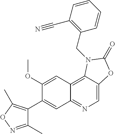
C1(C2=CC3=NC=C4C(=C3C=C2OC)N(CC2=C(C#N)C=CC=C2)C(=O)O4)=C(C)ON=C1C
